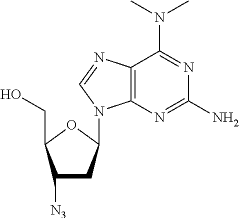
C1([N3])CC(N2C3=C(C(N(C)C)=NC(N)=N3)N=C2)OC1CO
